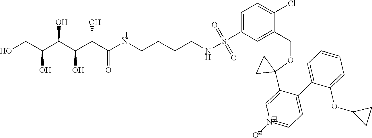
OCC(C(C(C(C(NCCCCNS(C1=CC=C(Cl)C(COC2(C3=C[N+]([O-])=CC=C3C3=CC=CC=C3OC3CC3)CC2)=C1)(=O)=O)=O)O)O)O)O
